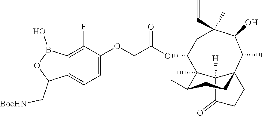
C12([H])C(=O)CCC13CCC(C)C2(C)C(OC(COC1=CC=C2C(=C1F)B(O)OC2C[BocHN])=O)CC(C=C)(C)C(O)C3C
